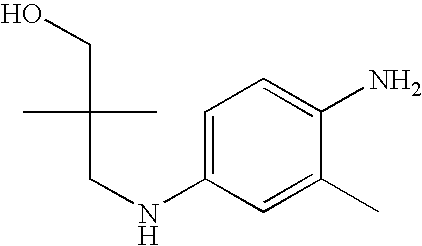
OCC(CNC1=CC=C(N)C(C)=C1)(C)C
